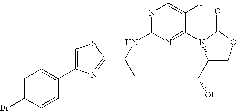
CC(NC1=NC=C(F)C(N2C(C(O)C)COC2=O)=N1)C1=NC(C2=CC=C(Br)C=C2)=CS1
